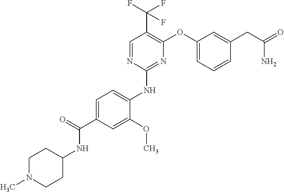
C1=C(C(=O)NC2CCN(C)CC2)C=C(OC)C(NC2=NC(OC3=CC=CC(CC(=O)N)=C3)=C(C(F)(F)F)C=N2)=C1
